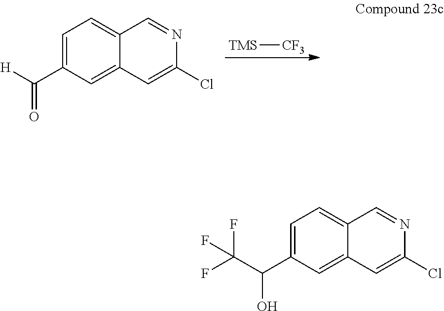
[TMS][CF3].[H]C(C1=CC=C2C(=C1)C=C(Cl)N=C2)=O.C(C(C1=CC=C2C(=C1)C=C(Cl)N=C2)O)(F)(F)F
